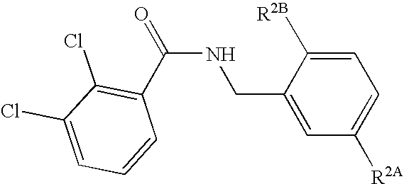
C(NCC1=CC([R2A])=CC=C1[R2B])(=O)C1=C(Cl)C(Cl)=CC=C1
